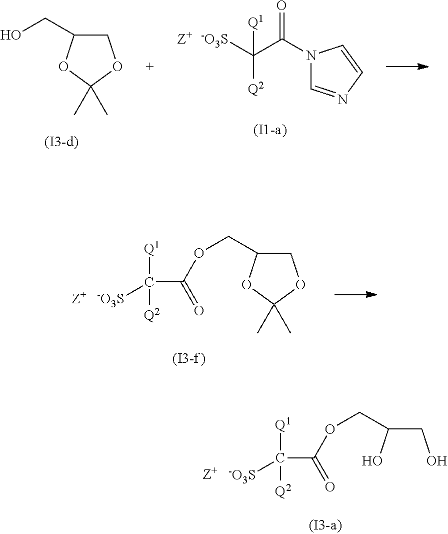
C1C(CO)OC(C)(C)O1.N1(C(C([-O3S])([Q2])[Q1])=O)C=NC=C1.[Z+].C1C(COC(C([-O3S])([Q1])[Q2])=O)OC(C)(C)O1.[Z+].C(C(O)COC(C([-O3S])([Q1])[Q2])=O)O.[Z+]
